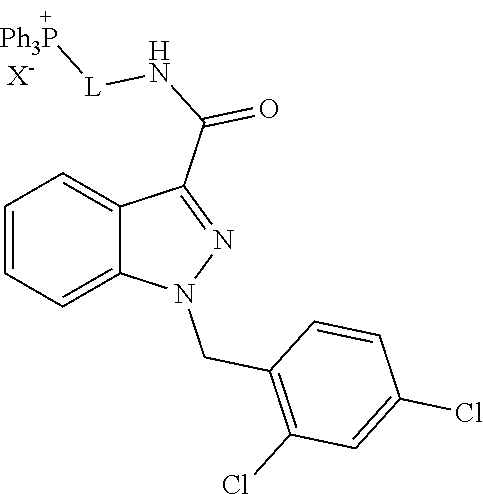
C1=CC=C2C(=C1)C(C(=O)N[L][Ph3P])=NN2CC1=C(Cl)C=C(Cl)C=C1.[X-]
